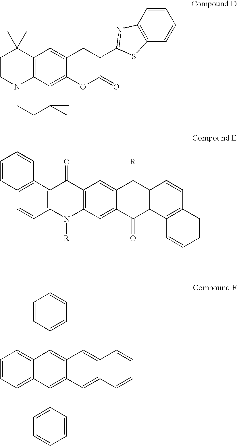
C12=C3C(=C4C(=C1)CC(C1=NC5=C(C=CC=C5)S1)C(=O)O4)C(C)(C)CCN3CCC2(C)C.C12=C(C3=C(C=C1)C=CC=C3)C(=O)C1=C(N2[R])C=C2C(=C1)C([R])C1=C(C2=O)C2=C(C=C1)C=CC=C2.C1=CC(C2=C3C(=C(C4=CC=CC=C4)C4=CC=CC=C42)C=C2C(=C3)C=CC=C2)=CC=C1
